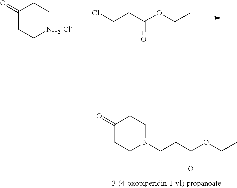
[NH2+Cl-]1CCC(=O)CC1.CCOC(CCCl)=O.C1(=O)CCN(CCC(OCC)=O)CC1
